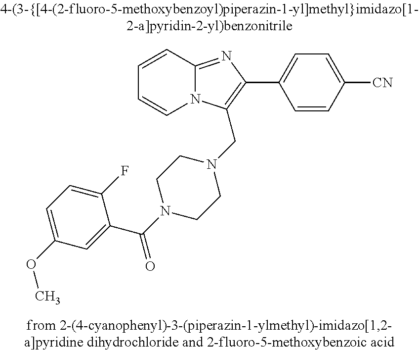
C1=CC2=NC(C3=CC=C([CN])C=C3)=C(CN3CCN(C(=O)C4=CC(OC)=CC=C4F)CC3)N2C=C1
